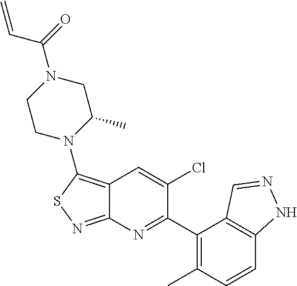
C12=C(N3C(C)CN(C(C=C)=O)CC3)SN=C1N=C(C1=C(C)C=CC3=C1C=NN3)C(Cl)=C2
